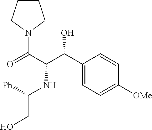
[Ph]C(NC(C(C1=CC=C([OMe])C=C1)O)C(N1CCCC1)=O)CO
